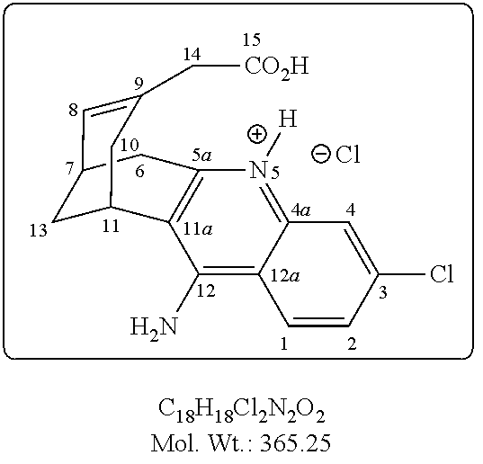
C1=CC(Cl)=CC2=N([H])C3=C(C(N)=C12)C1CC(C=C(C[CO2H])C1)C3.[Cl-]
